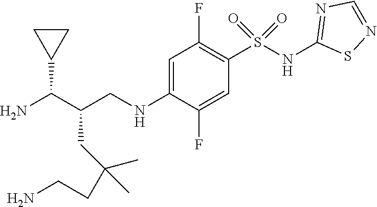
C1(NCC(C(N)C2CC2)CC(C)(C)CCN)=CC(F)=C(S(NC2=NC=NS2)(=O)=O)C=C1F
